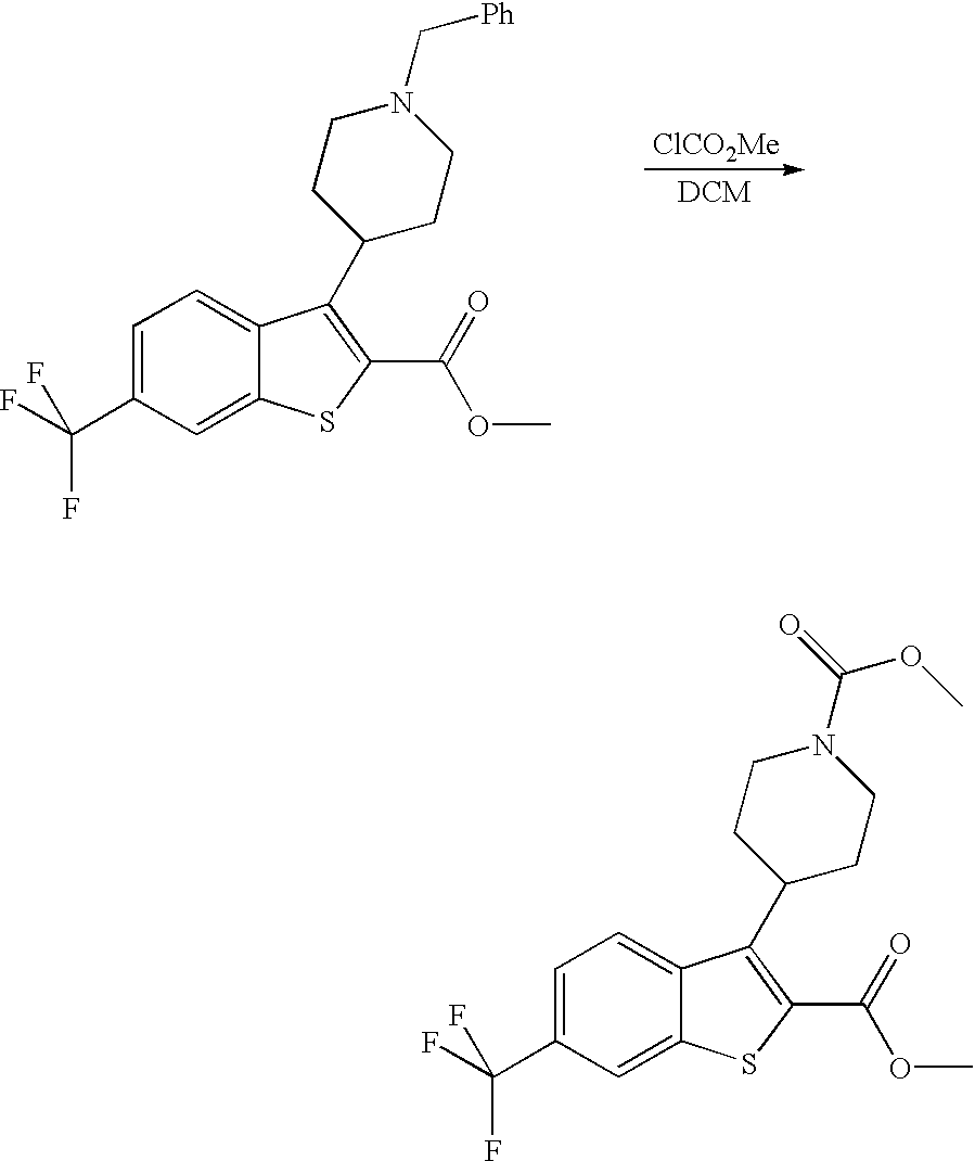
C1=C(C(F)(F)F)C=C2C(=C1)C(C1CCN(C(OC)=O)CC1)=C(C(=O)OC)S2.C1=C(C(F)(F)F)C=C2C(=C1)C(C1CCN(C[Ph])CC1)=C(C(=O)OC)S2
